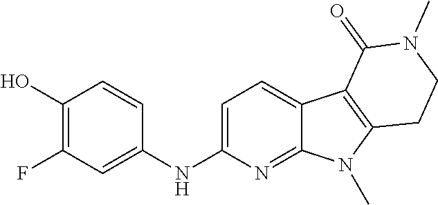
C1(NC2=CC(F)=C(O)C=C2)=CC=C2C(=N1)N(C)C1=C2C(=O)N(C)CC1
